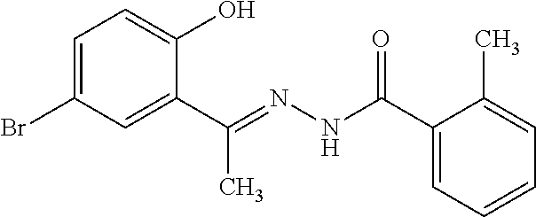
C1=C(Br)C=C(C(C)=NNC(=O)C2=CC=CC=C2C)C(O)=C1
